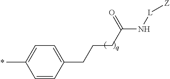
C1=CC(CCCC(=O)N[L][Z])=CC=C1C
